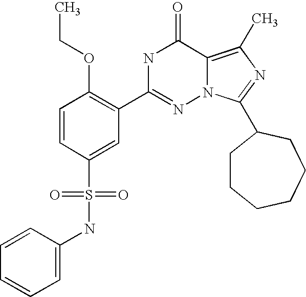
C1(NS(C2=CC(C3=NN4C(=C(C)N=C4C4CCCCCC4)C(=O)N3)=C(OCC)C=C2)(=O)=O)=CC=CC=C1
